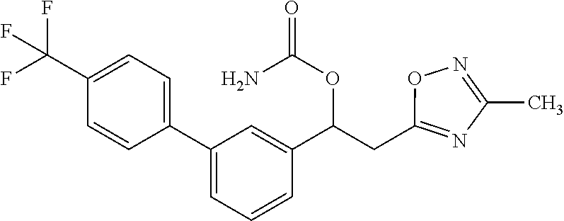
N1=C(C)N=C(CC(OC(=O)N)C2=CC(C3=CC=C(C(F)(F)F)C=C3)=CC=C2)O1
